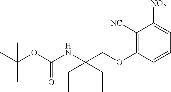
C1([NC])=C(OCC(NC(=O)OC(C)(C)C)(CC)CC)C=CC=C1[NO2]
